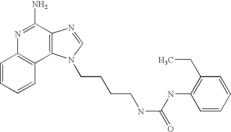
C1=CC=CC2=C1N=C(N)C1=C2N(CCCCNC(NC2=C(CC)C=CC=C2)=O)C=N1
